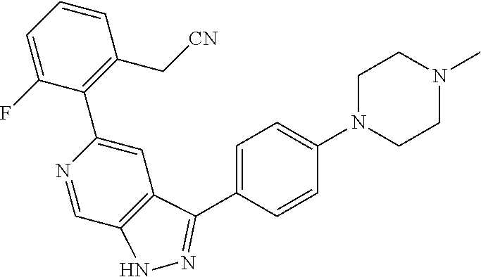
C1=CC=C(F)C(C2=CC3=C(C=N2)NN=C3C2=CC=C(N3CCN(C)CC3)C=C2)=C1C[CN]
